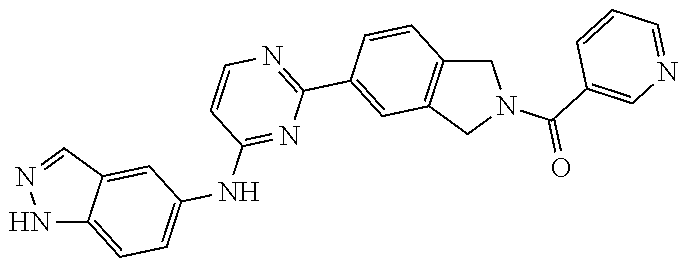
C1(C2=CC3=C(C=C2)CN(C(C2=CN=CC=C2)=O)C3)=NC=CC(NC2=CC=C3NN=CC3=C2)=N1
